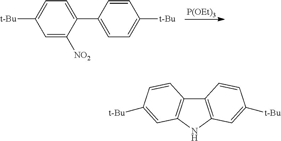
C1([t-Bu])=CC=C(C2=CC=C([t-Bu])C=C2)C([NO2])=C1.[P(OEt)3].C12=C(NC3=C1C=CC([t-Bu])=C3)C=C([t-Bu])C=C2
